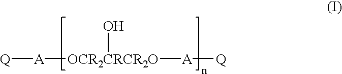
[A]([OCR2CRCR2O]([A][Q])O)[Q]
